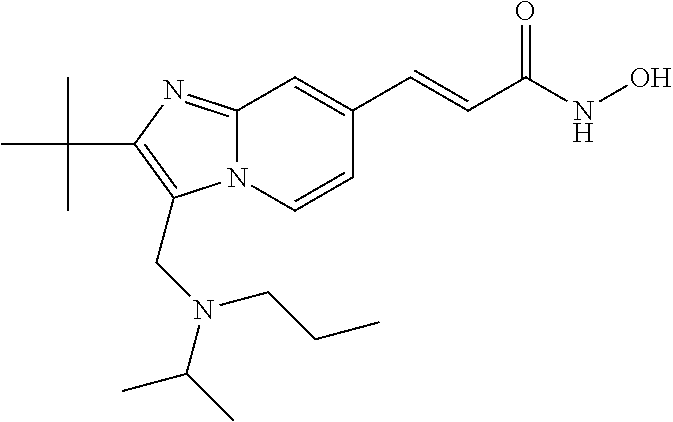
N12C(=NC(C(C)(C)C)=C1CN(C(C)C)CCC)C=C(C=CC(NO)=O)C=C2
